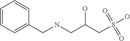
N(CC(CS(O)(=O)=O)O)CC1=CC=CC=C1
